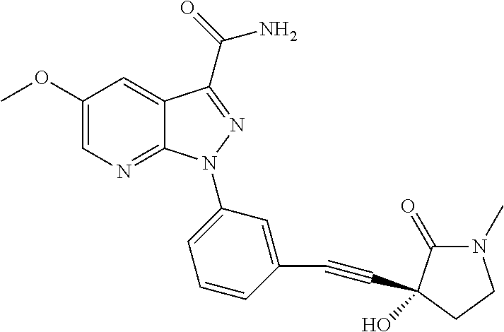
C12=NC=C(OC)C=C1C(C(=O)N)=NN2C1=CC=CC(C#CC2(O)C(=O)N(C)CC2)=C1
